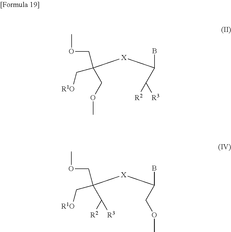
BC(C([R3])[R2])[X]C(COC)(COC)C[R1O].BC(COC)[X]C(C([R2])[R3])(COC)C[R1O]
